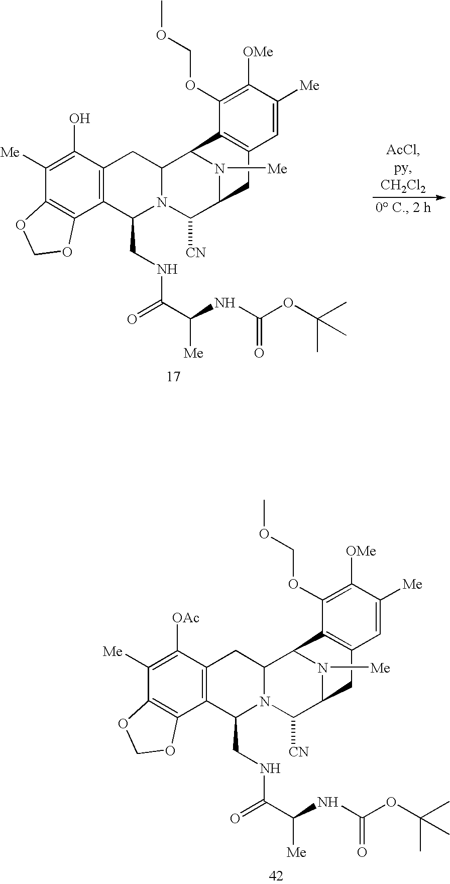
C1([Me])=C([OAc])C2=C(C3=C1OCO3)C(CNC(=O)C([Me])NC(OC(C)(C)C)=O)N1C(C2)C2N([Me])C(C1[CN])CC1=C2C(OCOC)=C([OMe])C([Me])=C1.C1([Me])=C(O)C2=C(C3=C1OCO3)C(CNC(=O)C([Me])NC(OC(C)(C)C)=O)N1C(C2)C2N([Me])C(C1[CN])CC1=C2C(OCOC)=C([OMe])C([Me])=C1
